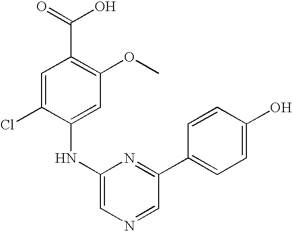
O=C(O)C1=C(OC)C=C(NC2=CN=CC(C3=CC=C(O)C=C3)=N2)C(Cl)=C1
